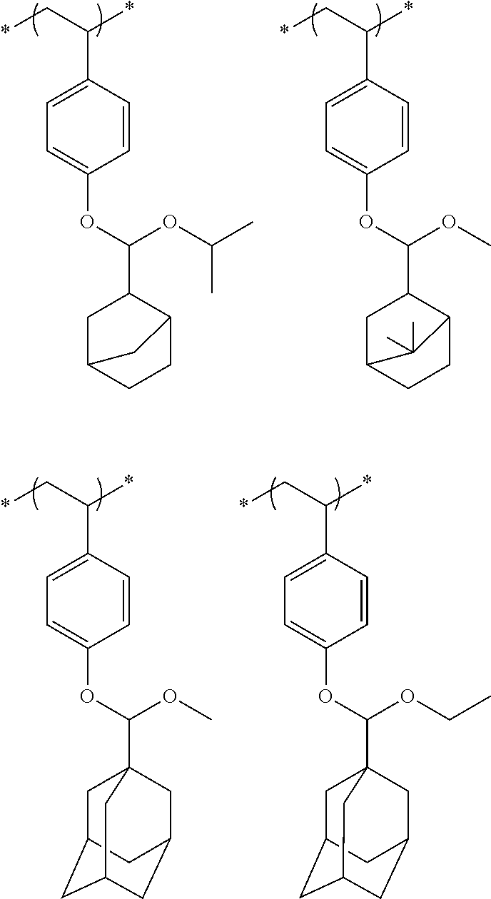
C1=CC(C(C*)*)=CC=C1OC(OC(C)C)C1CC2CCC1C2.C1=CC(C(C*)*)=CC=C1OC(OC)C1CC2CCC1C2(C)C.C1=CC(C(C*)*)=CC=C1OC(OC)C12CC3CC(CC(C1)C3)C2.C1=CC(C(C*)*)=CC=C1OC(OCC)C12CC3CC(CC(C1)C3)C2
